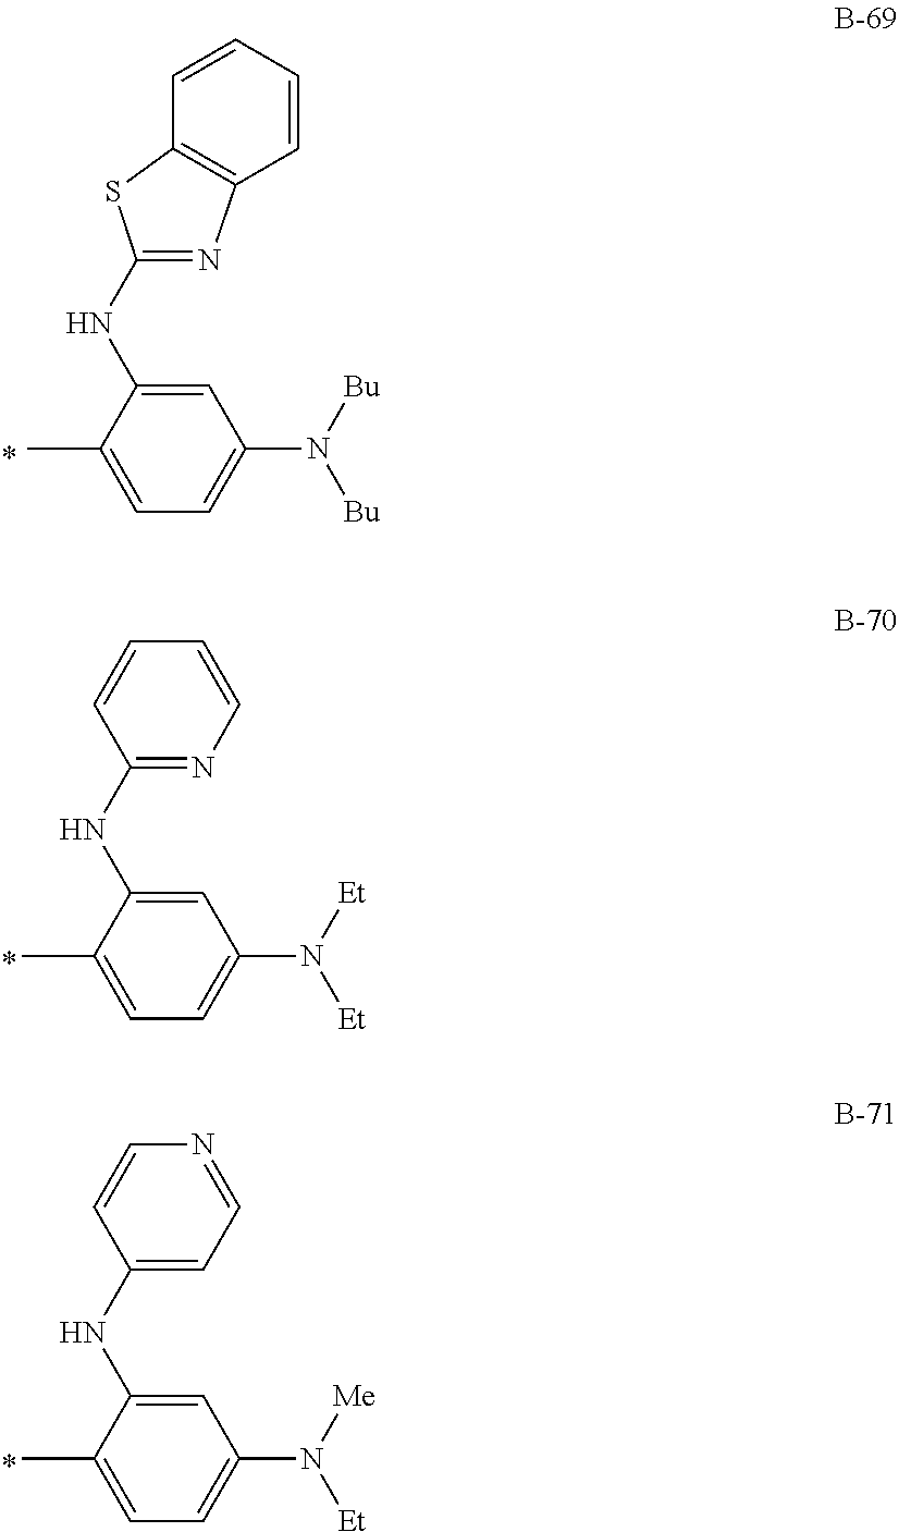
CC1=CC=C(N([Bu])[Bu])C=C1NC1=NC2=C(S1)C=CC=C2.CC1=CC=C(N([Et])[Et])C=C1NC1=NC=CC=C1.CC1=CC=C(N([Me])[Et])C=C1NC1=CC=NC=C1
